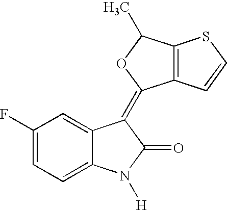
C1(F)=CC=C2C(=C1)C(=C1C3=C(C(C)O1)SC=C3)C(=O)N2[H]
